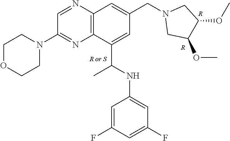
C1OCCN(C2=NC3=C(N=C2)C=C(CN2CC(OC)C(OC)C2)C=C3C(C)NC2=CC(F)=CC(F)=C2)C1.[R].[R]
